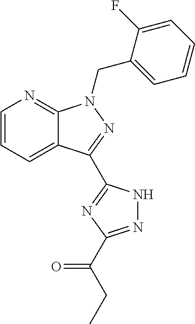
C12=CC=CN=C1N(CC1=CC=CC=C1F)N=C2C1=NC(C(CC)=O)=NN1
